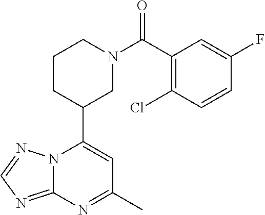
N12C(=NC=N1)N=C(C)C=C2C1CN(C(=O)C2=C(Cl)C=CC(F)=C2)CCC1
